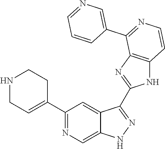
C1(C2=NC=C3C(=C2)C(C2=NC4=C(N2)C=CN=C4C2=CN=CC=C2)=NN3)=CCNCC1
